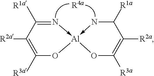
[R4a].C1([R3a])=C([R2a])C([R1a])=N->[Al]2(-NC([R1a])C([R2a])=C([R3a])O2)O1
